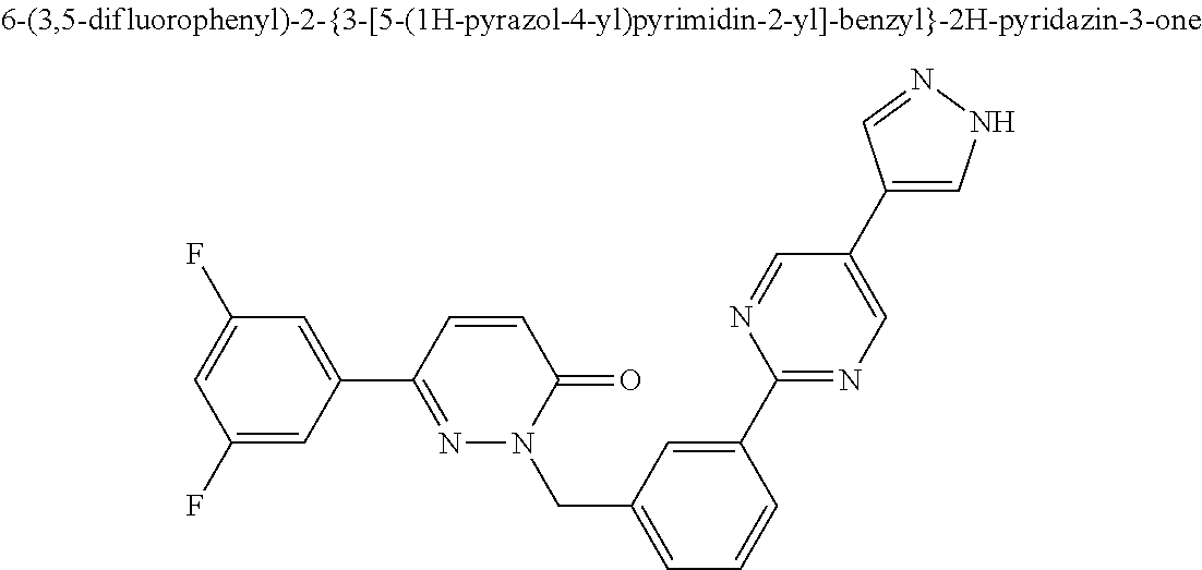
C1(F)=CC(C2=NN(CC3=CC=CC(C4=NC=C(C5=CNN=C5)C=N4)=C3)C(=O)C=C2)=CC(F)=C1
